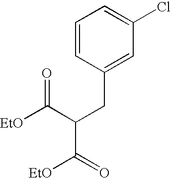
C1=CC(CC(C([EtO])=O)C([EtO])=O)=CC(Cl)=C1
